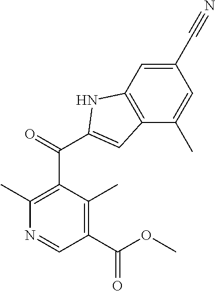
C1(C#N)=CC2=C(C(C)=C1)C=C(C(C1=C(C)N=CC(C(OC)=O)=C1C)=O)N2
